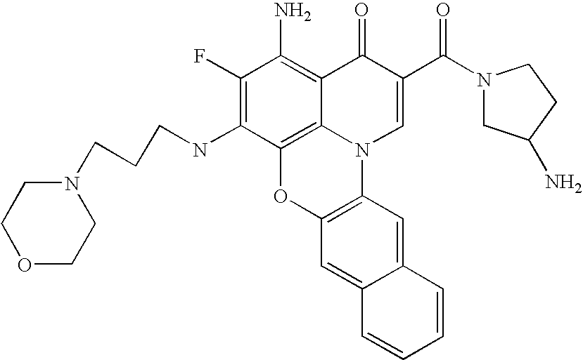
C1(F)=C(NCCCN2CCOCC2)C2=C3C(=C1N)C(=O)C(C(N1CC(N)CC1)=O)=CN3C1=C(O2)C=C2C(=C1)C=CC=C2
